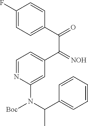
C1=C(C(C(=O)C2=CC=C(F)C=C2)=[NOH])C=C(N(C(C2=CC=CC=C2)C)[Boc])N=C1
